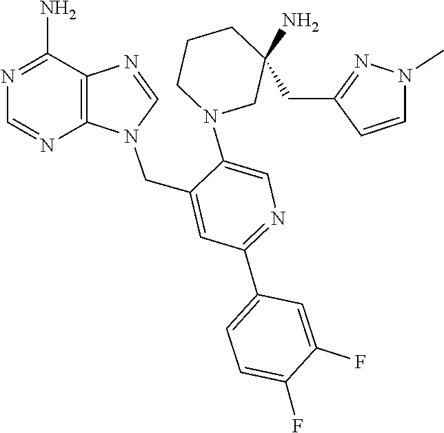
C1(N)(CC2=NN(C)C=C2)CN(C2=CN=C(C3=CC=C(F)C(F)=C3)C=C2CN2C=NC3=C2N=CN=C3N)CCC1
